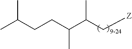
C(C(C[Z])C)(CCC(C)C)C
